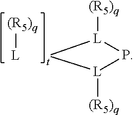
[(R5)q][L].[L]1([(R5)q])P[L]([(R5)q])[t]1
